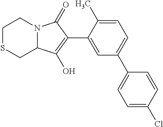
N12C(C(O)=C(C3=CC(C4=CC=C(Cl)C=C4)=CC=C3C)C1=O)CSCC2
